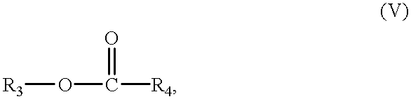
[R3]OC([R4])=O
